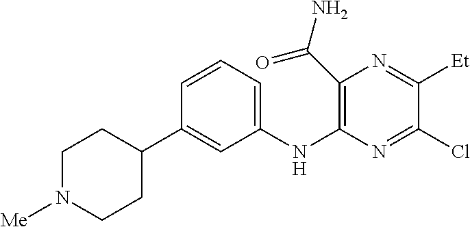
C1=CC=C(NC2=C(C(N)=O)N=C([Et])C(Cl)=N2)C=C1C1CCN([Me])CC1
